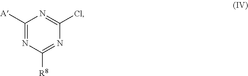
C1([A])=NC([R8])=NC(Cl)=N1
